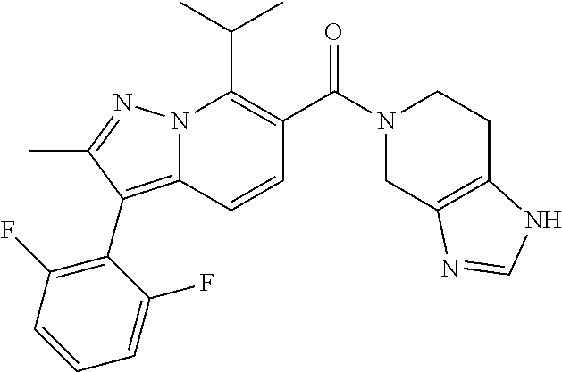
CC(C)C1=C(C(N2CC3=C(CC2)NC=N3)=O)C=CC2=C(C3=C(F)C=CC=C3F)C(C)=NN12
